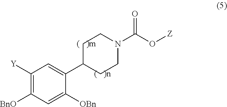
C1([Y])=C([BnO])C=C([OBn])C(C2CCN(C(O[Z])=O)CC2)=C1
